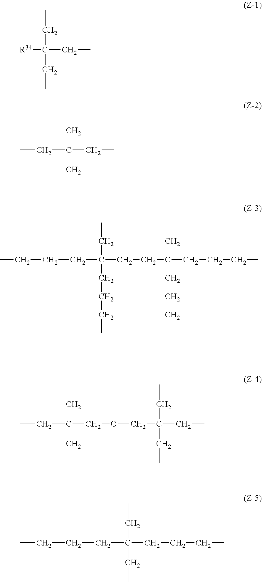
CCC(CC)([R34])CC.CCC(CC)(CC)CC.CCC(CCC(CC)(CCCC)CCCC)(CCCC)CCCC.CCC(COCC(CC)(CC)CC)(CC)CC.CCC(CCCC)(CCCC)CC
